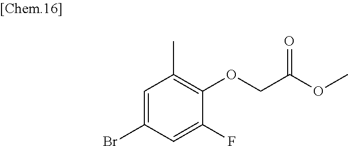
C1=C(Br)C=C(F)C(OCC(OC)=O)=C1C
